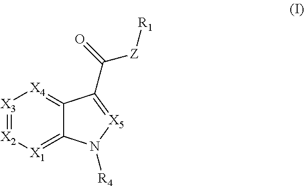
[X3]1=[X2][X1]=C2C(=[X4]1)C(C(=O)[Z][R1])=[X5]N2[R4]
